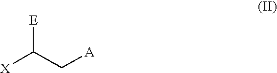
[X]C(C[A])[E]
